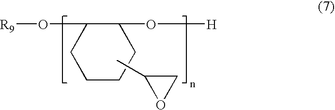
O([R9])C1CCCCC1O[H].CC1OC1
